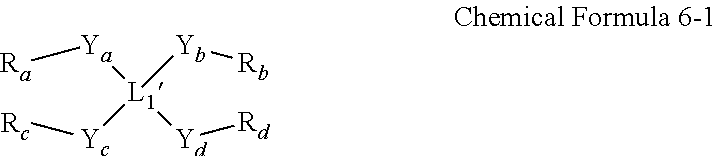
[L1]([Ya][Ra])([Yb][Rb])([Yc][Rc])[Yd][Rd]
